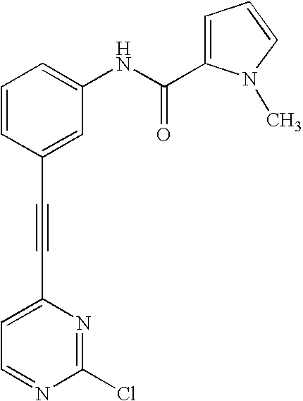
C1=CC(C#CC2=CC=NC(Cl)=N2)=CC(NC(=O)C2=CC=CN2C)=C1
